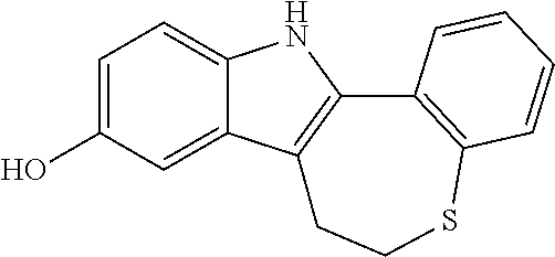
C1=C(O)C=C2C(=C1)NC1=C2CCSC2=C1C=CC=C2
